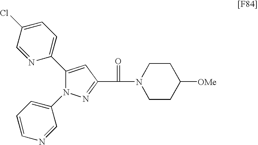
N1=C(C(=O)N2CCC([OMe])CC2)C=C(C2=CC=C(Cl)C=N2)N1C1=CC=CN=C1
